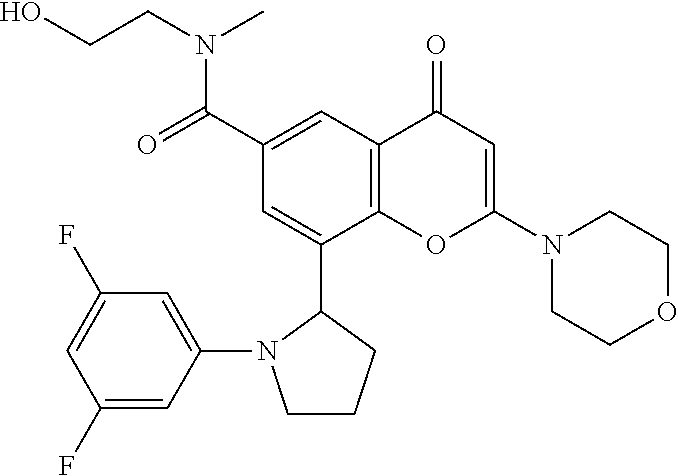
C1(C(N(CCO)C)=O)=CC2=C(C(C3CCCN3C3=CC(F)=CC(F)=C3)=C1)OC(N1CCOCC1)=CC2=O
